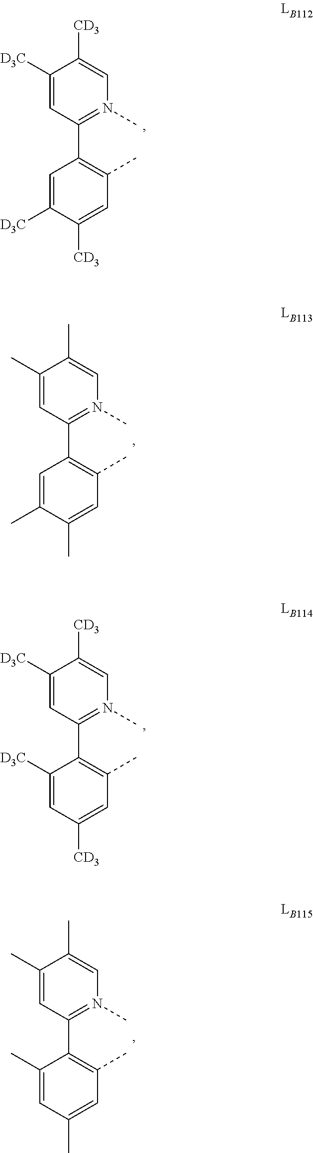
C1([D3C])=CC(C2=C(C)C=C([CD3])C([D3C])=C2)=N(C)C=C1[CD3].C1(C)=CC(C2=C(C)C=C(C)C(C)=C2)=N(C)C=C1C.C1([D3C])=CC(C2=C(C)C=C([CD3])C=C2[D3C])=N(C)C=C1[CD3].C1(C)=CC(C2=C(C)C=C(C)C=C2C)=N(C)C=C1C
